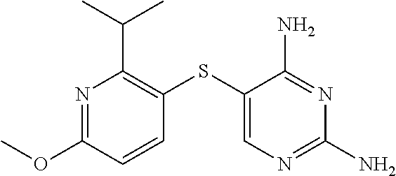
N1=C(OC)C=CC(SC2=CN=C(N)N=C2N)=C1C(C)C
